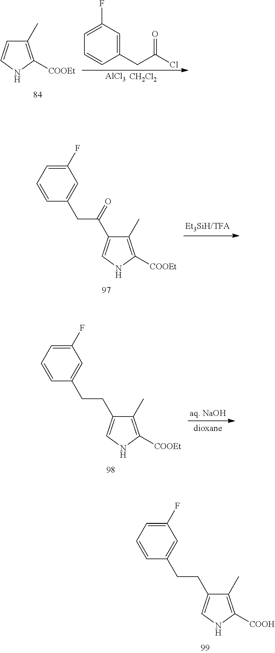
C1(F)=CC=CC(CCC2=CNC([COOH])=C2C)=C1.C1(C)=C([COOEt])NC=C1.[AlCl3].[CH2Cl2].C1=C(F)C=C(CC(Cl)=O)C=C1.C1(F)=CC=CC(CC(=O)C2=CNC([COOEt])=C2C)=C1.C1(F)=CC=CC(CCC2=CNC([COOEt])=C2C)=C1
